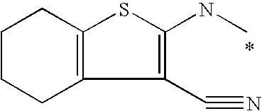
C1CCC2=C(C1)SC(NC)=C2C#N
